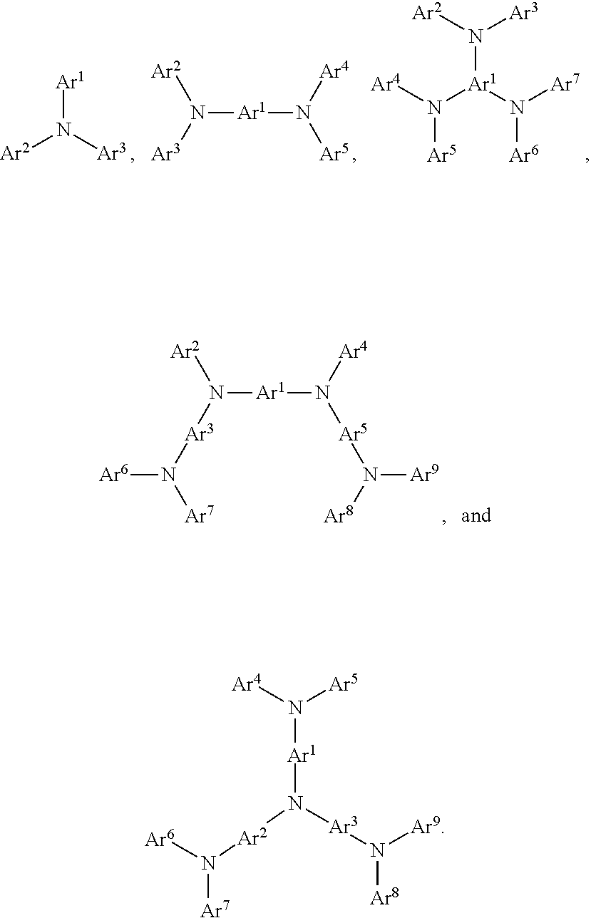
[Ar1]N([Ar3])[Ar2].N([Ar1]N([Ar5])[Ar4])([Ar3])[Ar2].N([Ar5])([Ar1](N([Ar6])[Ar7])N([Ar2])[Ar3])[Ar4].N([Ar1]N([Ar5]N([Ar9])[Ar8])[Ar4])([Ar3]N([Ar6])[Ar7])[Ar2].[Ar3](N([Ar1]N([Ar5])[Ar4])[Ar2]N([Ar6])[Ar7])N([Ar9])[Ar8]
